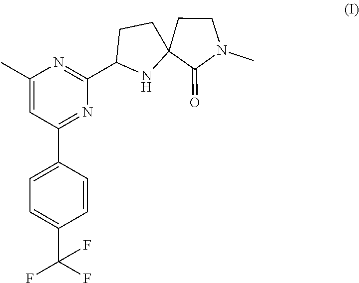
C1(C)=CC(C2=CC=C(C(F)(F)F)C=C2)=NC(C2NC3(CC2)C(=O)N(C)CC3)=N1
